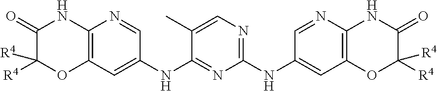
C1=C(NC2=NC(NC3=CC4=C(N=C3)NC(=O)C([R4])([R4])O4)=NC=C2C)C=NC2=C1OC([R4])([R4])C(=O)N2
